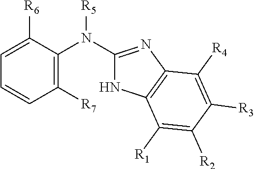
C1(N(C2=C([R7])C=CC=C2[R6])[R5])=NC2=C(N1)C([R1])=C([R2])C([R3])=C2[R4]
